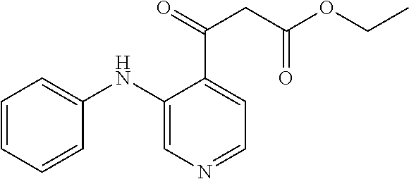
C1=CC=CC(NC2=CN=CC=C2C(=O)CC(OCC)=O)=C1
